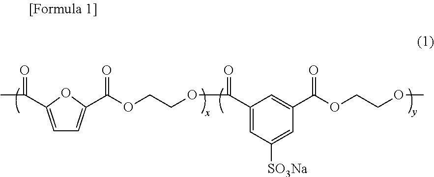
C1=C(C(C)=O)OC(C(OCCOC(=O)C2=CC([SO3Na])=CC(C(=O)OCCOC)=C2)=O)=C1
